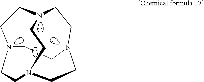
C1N2CCN3CCN(CCN(C1)CC3)CC2
